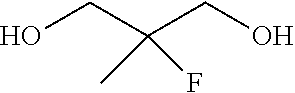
OCC(CO)(C)F
